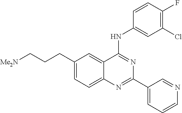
C1(CCC[Me2N])=CC=C2C(=C1)C(NC1=CC(Cl)=C(F)C=C1)=NC(C1=CC=CN=C1)=N2
